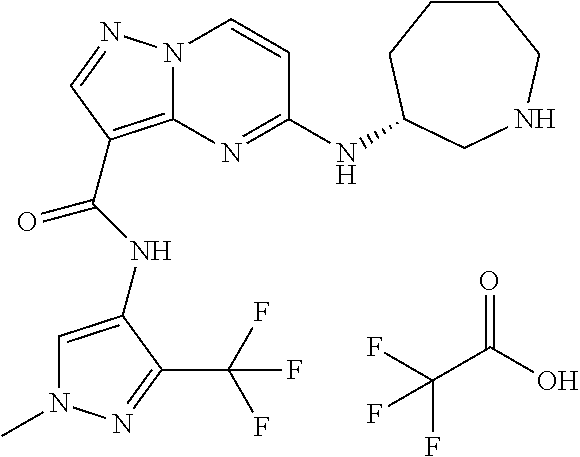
FC(F)(C(=O)O)F.N(C(=O)C1=C2N(N=C1)C=CC(NC1CCCCNC1)=N2)C1=CN(C)N=C1C(F)(F)F
